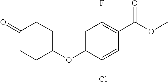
C1(F)=C(C(OC)=O)C=C(Cl)C(OC2CCC(=O)CC2)=C1
